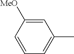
C1=CC([MeO])=CC(C)=C1
